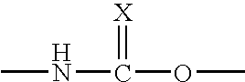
CNC(=[X])OC
